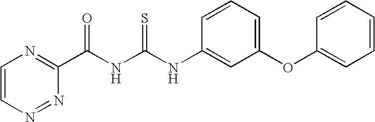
C(NC(NC1=CC(OC2=CC=CC=C2)=CC=C1)=S)(=O)C1=NC=CN=N1
